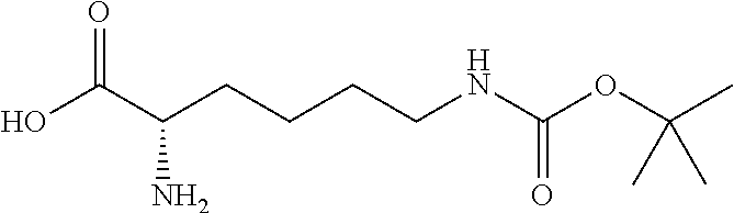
OC(C(CCCCNC(OC(C)(C)C)=O)N)=O
